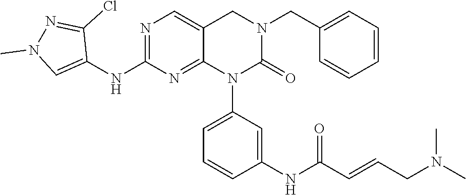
N1=C(NC2=CN(C)N=C2Cl)N=C2C(=C1)CN(CC1=CC=CC=C1)C(=O)N2C1=CC=CC(NC(=O)C=CCN(C)C)=C1
